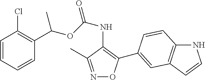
C1=CC=CC(C(OC(NC2=C(C3=CC4=C(NC=C4)C=C3)ON=C2C)=O)C)=C1Cl
